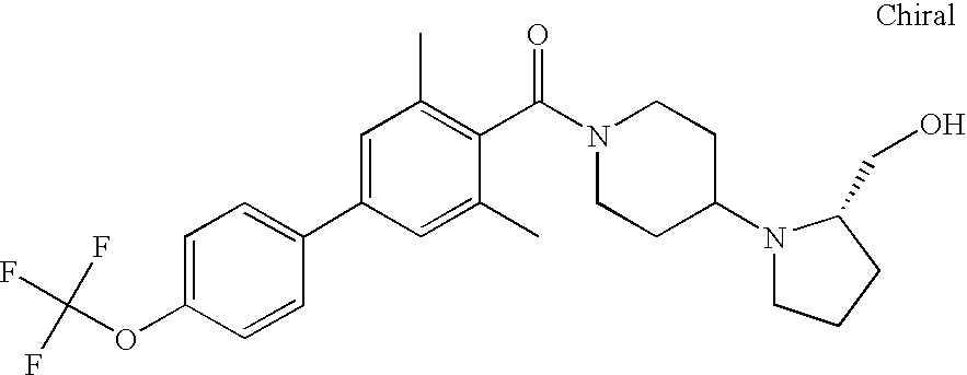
FC(OC1=CC=C(C2=CC(C)=C(C(N3CCC(N4CCCC4CO)CC3)=O)C(C)=C2)C=C1)(F)F
